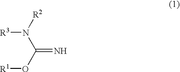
[R3]N([R2])C(O[R1])=N
